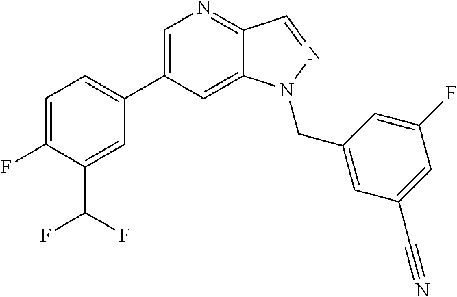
C1=C(C2=CC=C(F)C(C(F)F)=C2)C=C2C(=N1)C=NN2CC1=CC(C#N)=CC(F)=C1
